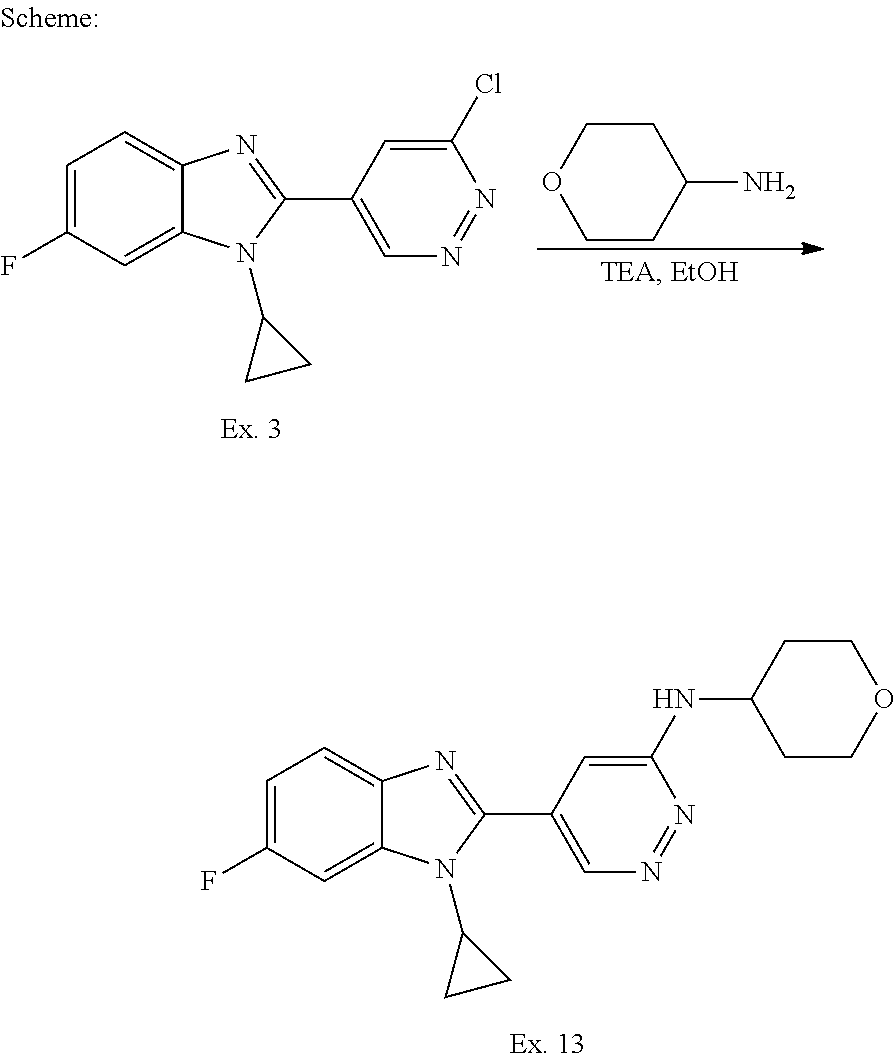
C1=C(F)C=C2C(=C1)N=C(C1=CN=NC(Cl)=C1)N2C1CC1.C1CC(N)CCO1.C1=C(F)C=C2C(=C1)N=C(C1=CN=NC(NC3CCOCC3)=C1)N2C1CC1
